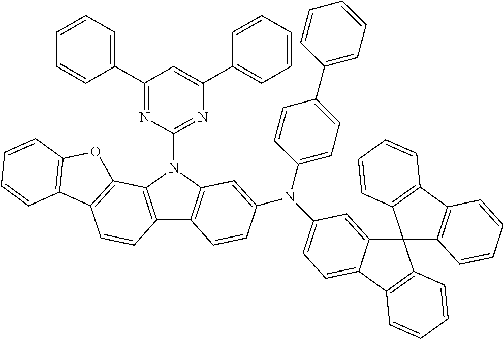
C1(C2=CC=CC=C2)=NC(N2C3=C(C4=C2C2=C(C=C4)C4=C(O2)C=CC=C4)C=CC(N(C2=CC=C(C4=CC=CC=C4)C=C2)C2=CC=C4C(=C2)C2(C5=C(C6=C2C=CC=C6)C=CC=C5)C2=C4C=CC=C2)=C3)=NC(C2=CC=CC=C2)=C1
